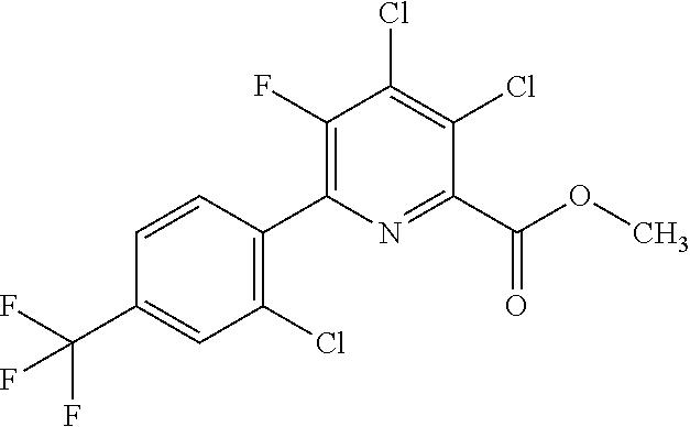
C1(Cl)=C(C2=C(F)C(Cl)=C(Cl)C(C(OC)=O)=N2)C=CC(C(F)(F)F)=C1
